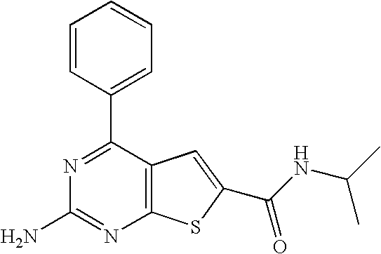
N1=C(C2=CC=CC=C2)C2=C(N=C1N)SC(C(NC(C)C)=O)=C2
